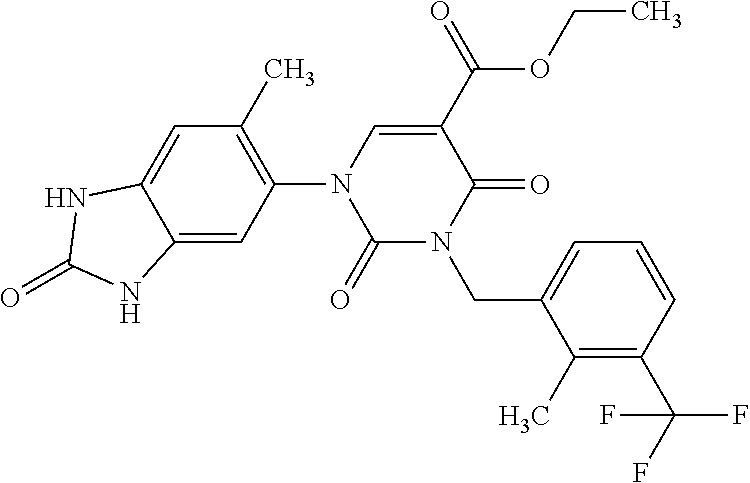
C1(C)=C(N2C(=O)N(CC3=CC=CC(C(F)(F)F)=C3C)C(=O)C(C(=O)OCC)=C2)C=C2C(=C1)NC(=O)N2
